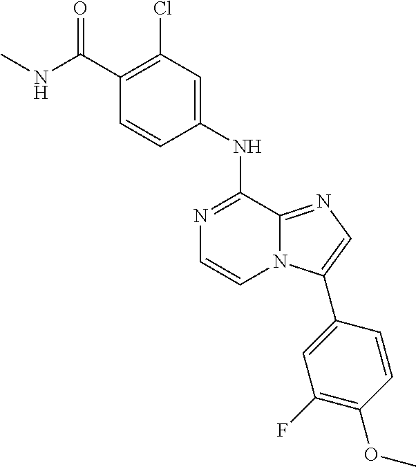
C1(NC2=NC=CN3C2=NC=C3C2=CC(F)=C(OC)C=C2)=CC(Cl)=C(C(NC)=O)C=C1
